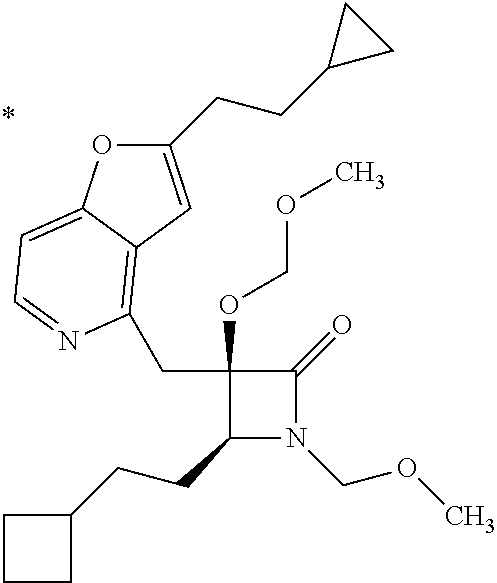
C1(CCC2CCC2)N(COC)C(=O)C1(OCOC)CC1=C2C(=CC=N1)OC(CCC1CC1)=C2
